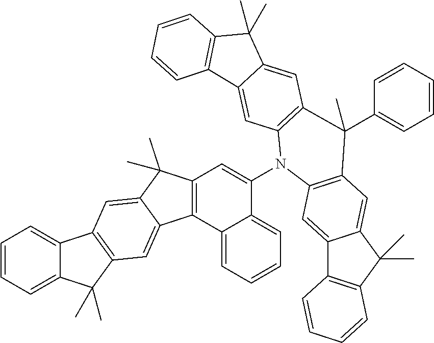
C12=CC=CC=C1C(C)(C)C1=C2C=C2C(C)(C)C3=C(C2=C1)C1=CC=CC=C1C(N1C2=C(C=C4C(=C2)C2=C(C4(C)C)C=CC=C2)C(C2=CC=CC=C2)(C)C2=C1C=C1C4=C(C(C)(C)C1=C2)C=CC=C4)=C3
